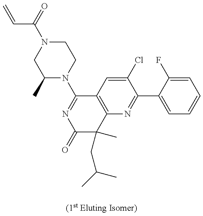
C=CC(N1CC(C)N(C2=NC(=O)C(C)(CC(C)C)C3=C2C=C(Cl)C(C2=CC=CC=C2F)=N3)CC1)=O
